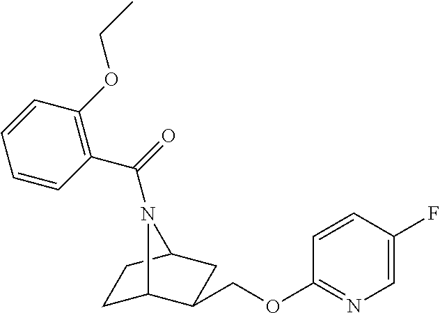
C1(OCC2C3CCC(C2)N3C(=O)C2=C(OCC)C=CC=C2)=NC=C(F)C=C1
